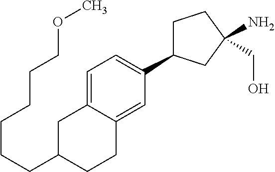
C1=C2C(=CC(C3CCC(N)(CO)C3)=C1)CCC(CCCCCCOC)C2
